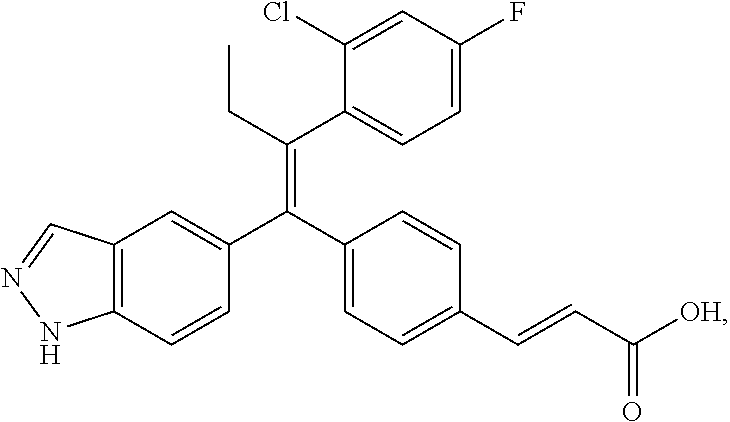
C12=C(C=CC(C(C3=CC=C(C=CC(=O)[OH])C=C3)=C(C3=CC=C(F)C=C3Cl)CC)=C1)NN=C2
